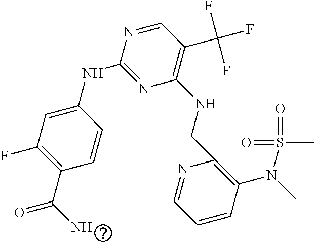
C1=CC(NC2=NC(NCC3=C(N(C)S(=O)(=O)C)C=CC=N3)=C(C(F)(F)F)C=N2)=CC(F)=C1C(N)=O
